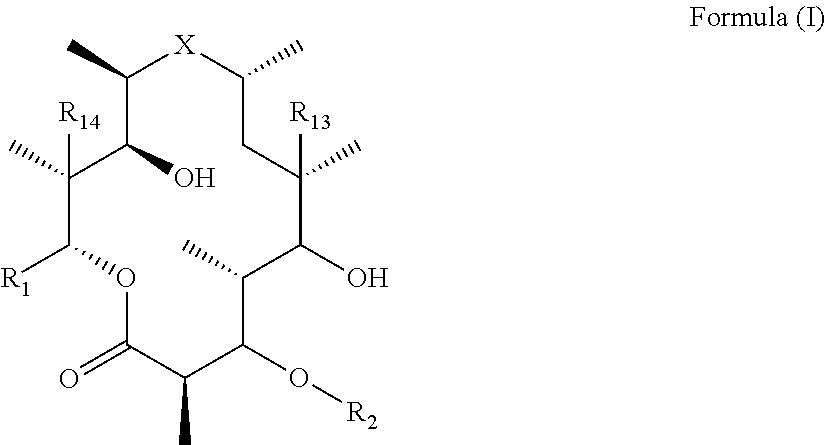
C1(C)([R14])C([R1])OC(=O)C(C)C(O[R2])C(C)C(O)C(C)([R13])CC(C)[X]C(C)C1O
